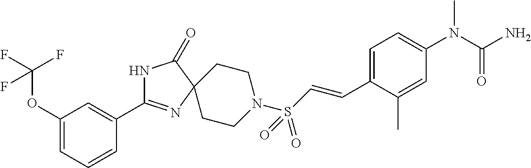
C1(OC(F)(F)F)=CC=CC(C2=NC3(C(=O)N2)CCN(S(C=CC2=CC=C(N(C(N)=O)C)C=C2C)(=O)=O)CC3)=C1
